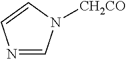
N1=CN([CH2CO])C=C1
